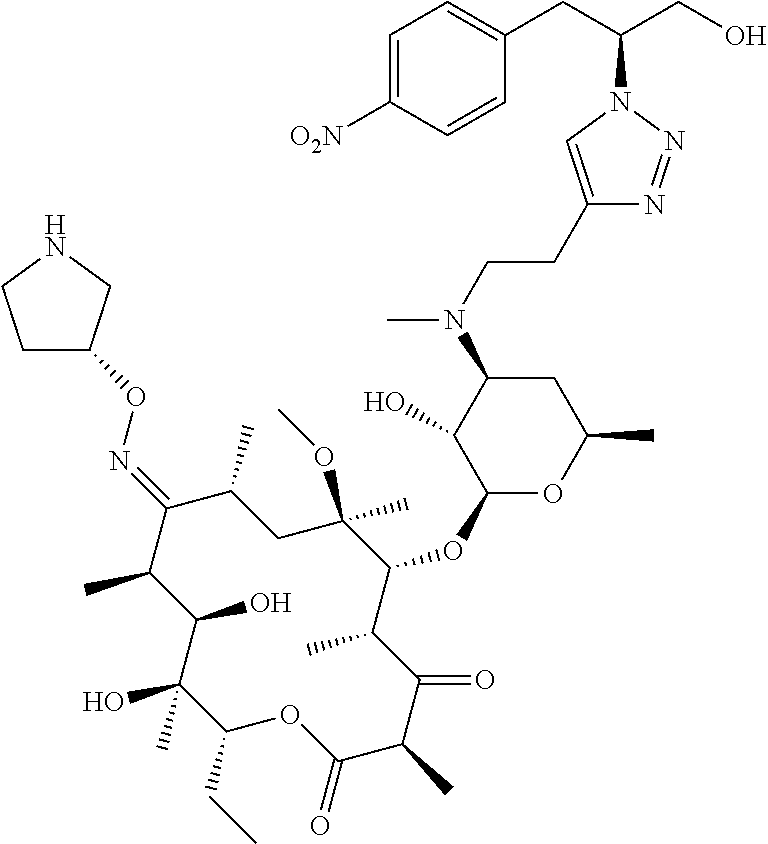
C1(CC)C(C)(O)C(O)C(C)C(=NOC2CCNC2)C(C)CC(OC)(C)C(OC2OC(C)CC(N(C)CCC3=CN(C(CC4=CC=C([O2N])C=C4)CO)N=N3)C2O)C(C)C(=O)C(C)C(=O)O1
